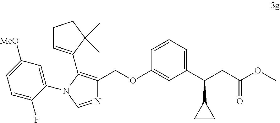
C1(N2C=NC(COC3=CC(C(CC(OC)=O)C4CC4)=CC=C3)=C2C2=CCCC2(C)C)=CC([MeO])=CC=C1F
